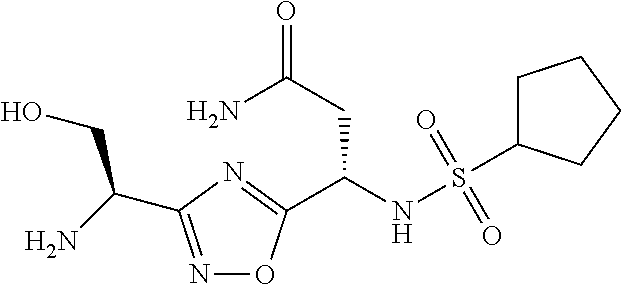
N1=C(C(N)CO)N=C(C(NS(C2CCCC2)(=O)=O)CC(=O)N)O1
